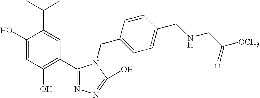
C1(O)=CC(O)=C(C2=NN=C(O)N2CC2=CC=C(CNCC([OCH3])=O)C=C2)C=C1C(C)C
